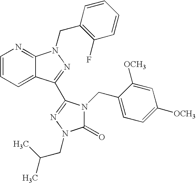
C1=CC=C2C(=N1)N(CC1=C(F)C=CC=C1)N=C2C1=NN(CC(C)C)C(=O)N1CC1=CC=C([OCH3])C=C1[OCH3]
